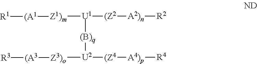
[U1]([(B)q][U2]([Z3)o][(A3][R3])[(Z4][A4)p][R4])([Z1)m][(A1][R1])[(Z2][A2)n][R2]
